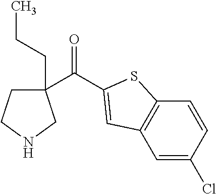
C1(C(=O)C2=CC3=C(C=CC(Cl)=C3)S2)(CCC)CCNC1
